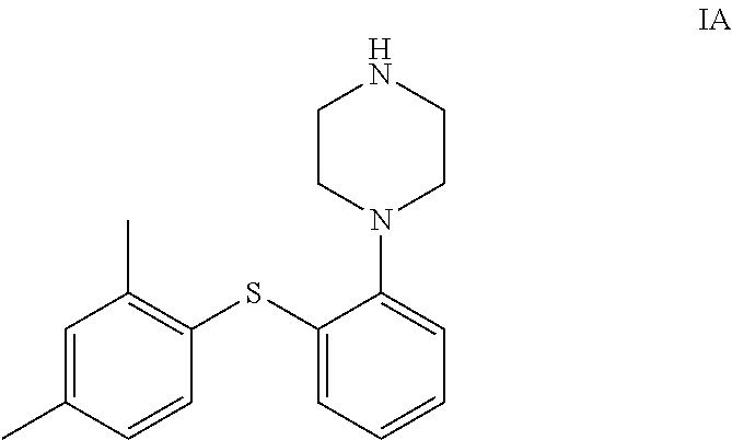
C1CN(C2=CC=CC=C2SC2=C(C)C=C(C)C=C2)CCN1
